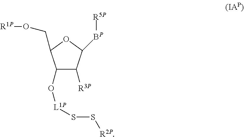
O1C(CO[R1P])C(O[L1P]SS[R2P])C([R3P])C1[BP][R5P]
